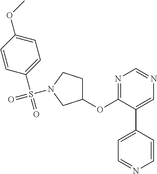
C1(OC2=NC=NC=C2C2=CC=NC=C2)CCN(S(=O)(=O)C2=CC=C(OC)C=C2)C1
